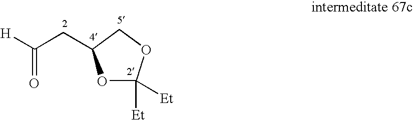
O1C([Et])([Et])OCC1CC([H])=O
